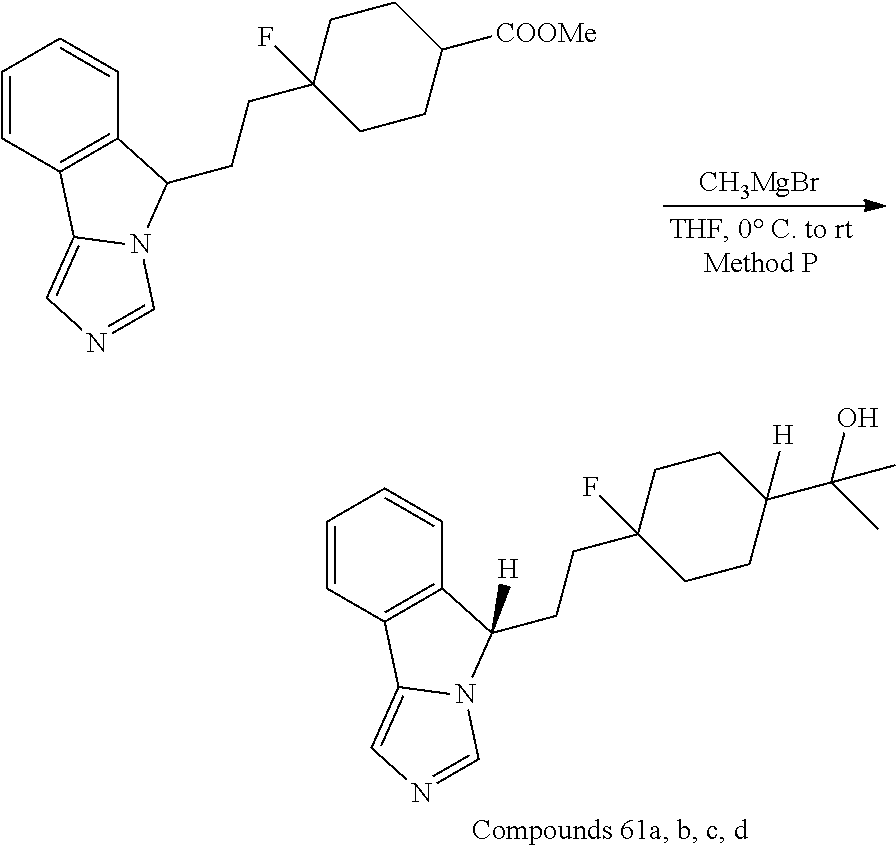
C1=CC2=C(C=C1)C(CCC1(F)CCC(C(C)(O)C)([H])CC1)([H])N1C2=CN=C1.C1=CC2=C(C=C1)C(CCC1(F)CCC([COOMe])CC1)N1C2=CN=C1.[CH3MgBr]
